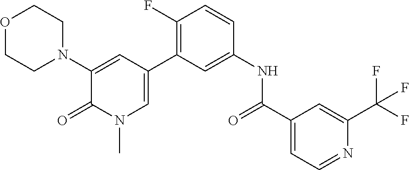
O1CCN(C2=CC(C3=C(F)C=CC(NC(=O)C4=CC=NC(C(F)(F)F)=C4)=C3)=CN(C)C2=O)CC1
